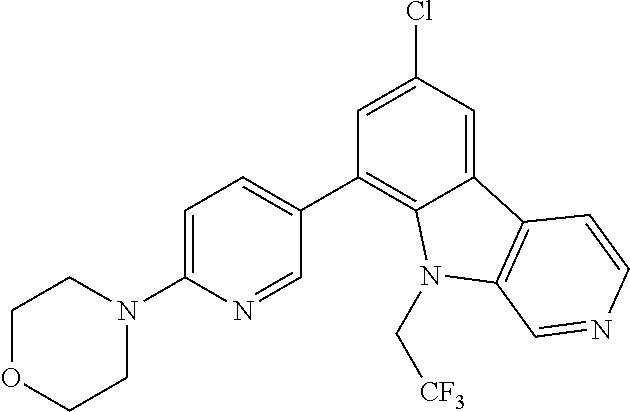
C1=C(Cl)C=C2C(=C1C1=CC=C(N3CCOCC3)N=C1)N(C[CF3])C1=C2C=CN=C1
